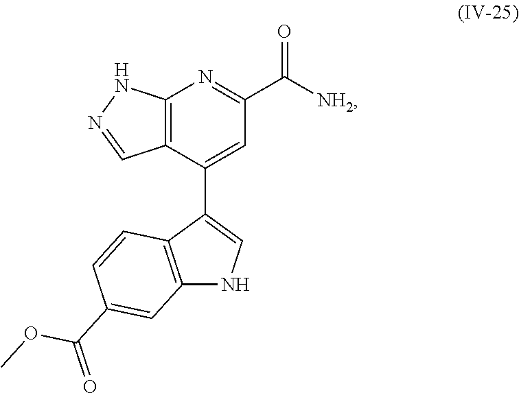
C12=C(C(C3=CNC4=C3C=CC(C(=O)OC)=C4)=CC(C([NH2])=O)=N1)C=NN2
